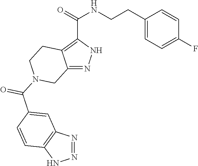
O=C(C1=C2C(=NN1)CN(C(C1=CC3=C(NN=N3)C=C1)=O)CC2)NCCC1=CC=C(F)C=C1
